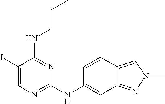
C1(I)=CN=C(NC2=CC3=NN(C)C=C3C=C2)N=C1NCCC
